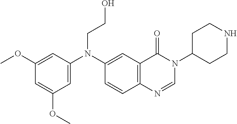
C1(OC)=CC(N(C2=CC3=C(C=C2)N=CN(C2CCNCC2)C3=O)CCO)=CC(OC)=C1
